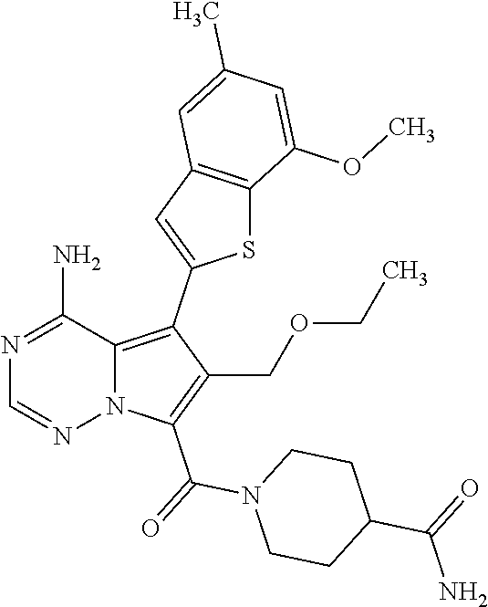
N1=C(N)C2=C(C3=CC4=C(S3)C(OC)=CC(C)=C4)C(COCC)=C(C(N3CCC(C(=O)N)CC3)=O)N2N=C1
